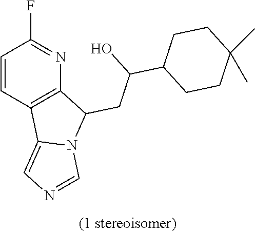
C1=CC2=C(N=C1F)C(CC(C1CCC(C)(C)CC1)O)N1C2=CN=C1
